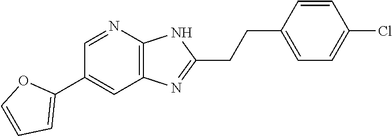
C1=C(CCC2=NC3=C(N2)N=CC(C2=CC=CO2)=C3)C=CC(Cl)=C1
